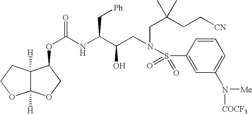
O(C(NC(C(CN(CC(CC[CN])(C)C)S(C1=CC(N([Me])[COCF3])=CC=C1)(=O)=O)O)C[Ph])=O)C1C2([H])C([H])(OCC2)OC1
